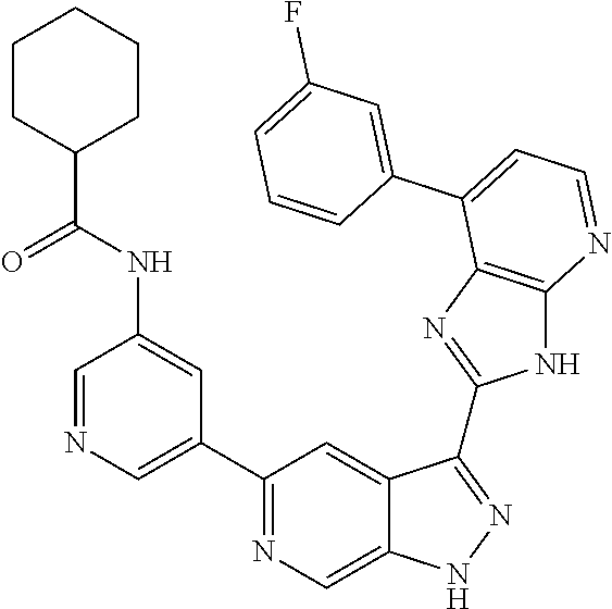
C1=NC=C(C2=NC=C3C(=C2)C(C2=NC4=C(N2)N=CC=C4C2=CC(F)=CC=C2)=NN3)C=C1NC(=O)C1CCCCC1
